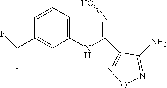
N1=C(N)C(C(NC2=CC=CC(C(F)F)=C2)=NO)=NO1
